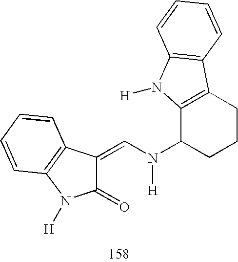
C12=C(CCCC1N(C=C1C(=O)N([H])C3=C1C=CC=C3)[H])C1=C(N2[H])C=CC=C1
